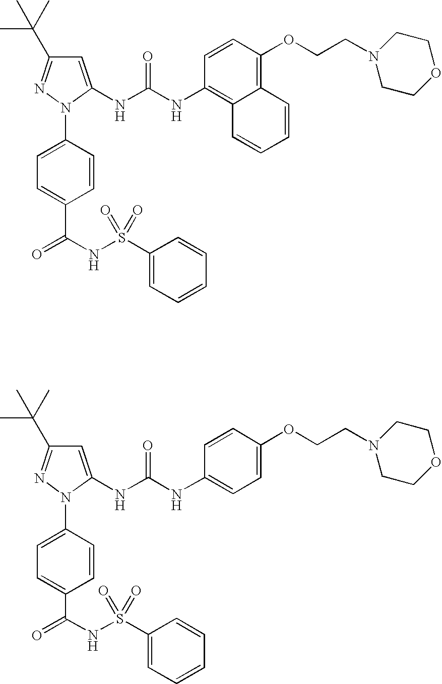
C1=C(NC(NC2=C3C(=C(OCCN4CCOCC4)C=C2)C=CC=C3)=O)N(C2=CC=C(C(NS(C3=CC=CC=C3)(=O)=O)=O)C=C2)N=C1C(C)(C)C.C1=C(NC(NC2=CC=C(OCCN3CCOCC3)C=C2)=O)N(C2=CC=C(C(NS(C3=CC=CC=C3)(=O)=O)=O)C=C2)N=C1C(C)(C)C
